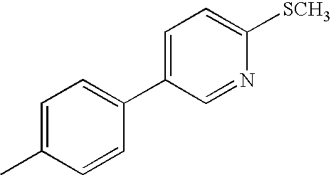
C1=C(C)C=CC(C2=CC=C([SCH3])N=C2)=C1
